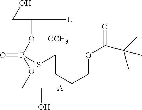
C(C(OP(=O)(SCCCCOC(=O)C(C)(C)C)OCC([A])O)C([OCH3])[U])O
